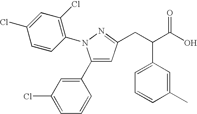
C1(C2=CC(Cl)=CC=C2)=CC(CC(C(O)=O)C2=CC=CC(C)=C2)=NN1C1=C(Cl)C=C(Cl)C=C1
